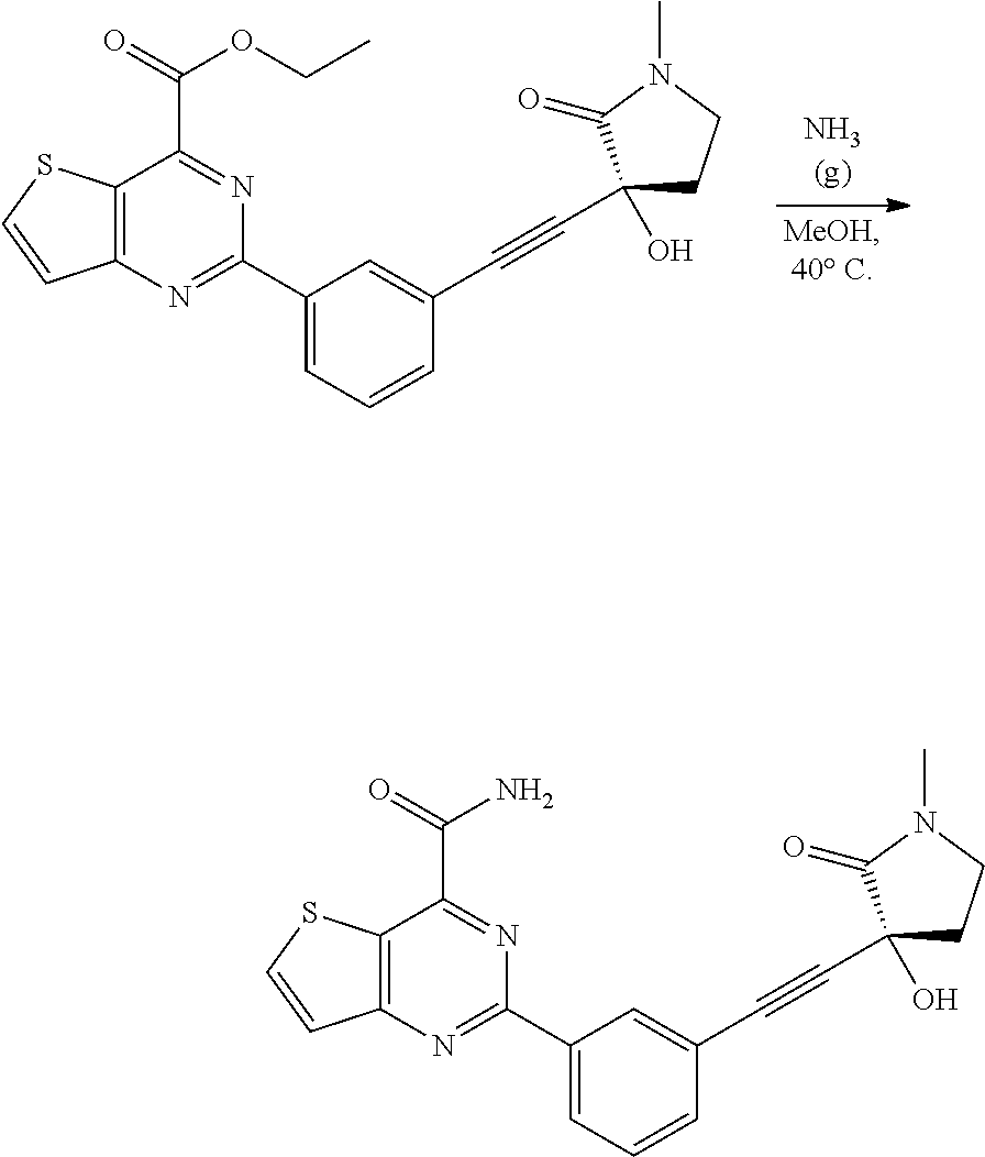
C12=C(N=C(C3=CC=CC(C#CC4(O)CCN(C)C4=O)=C3)N=C1C(OCC)=O)C=CS2.C12=C(N=C(C3=CC=CC(C#CC4(O)CCN(C)C4=O)=C3)N=C1C(N)=O)C=CS2
